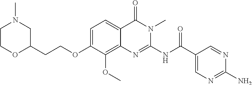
C1=C(OCCC2OCCN(C)C2)C(OC)=C2C(=C1)C(=O)N(C)C(NC(C1=CN=C(N)N=C1)=O)=N2
